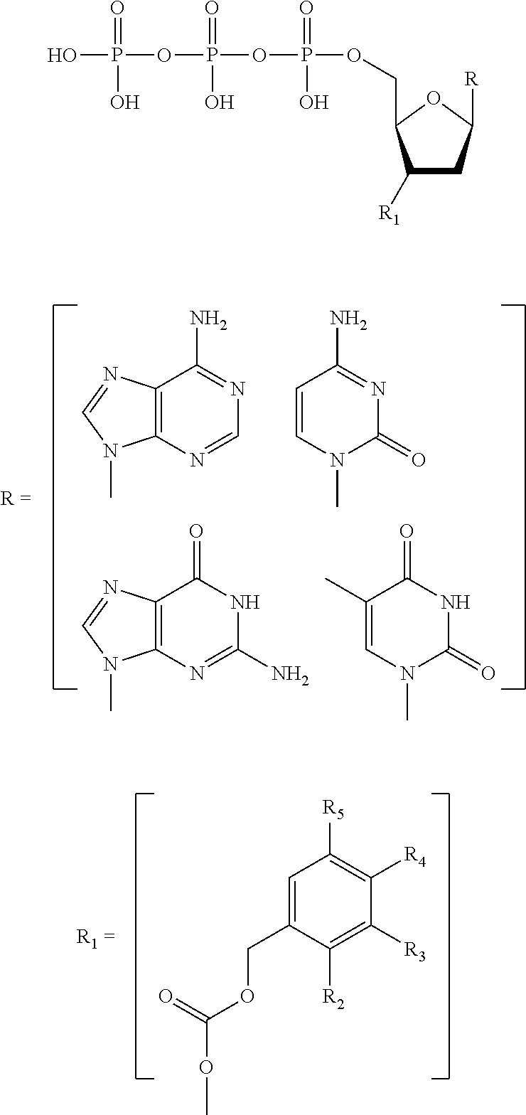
C12=C(N=CN=C1N)N(C)C=N2.C1=CN(C)C(=O)N=C1N.C12=C(N=C(N)NC1=O)N(C)C=N2.C1(C)=CN(C)C(=O)NC1=O.C1=C(COC(OC)=O)C([R2])=C([R3])C([R4])=C1[R5].C1([R1])CC([R])OC1COP(=O)(O)OP(=O)(O)OP(=O)(O)O
